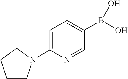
C1CN(C2=CC=C(B(O)O)C=N2)CC1
